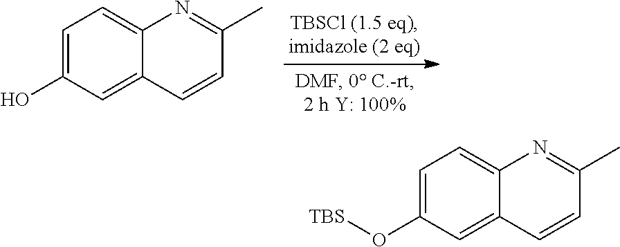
C1=C(O)C=C2C(=C1)N=C(C)C=C2.C1=C(O[TBS])C=C2C(=C1)N=C(C)C=C2
